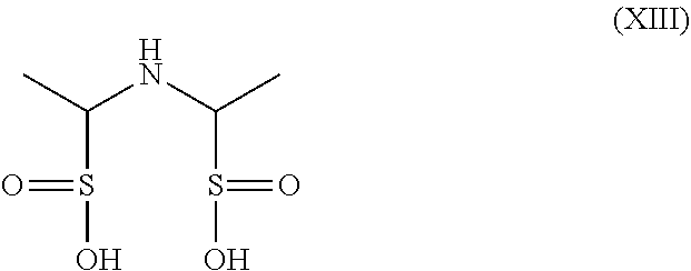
C(S(O)=O)(NC(S(O)=O)C)C
